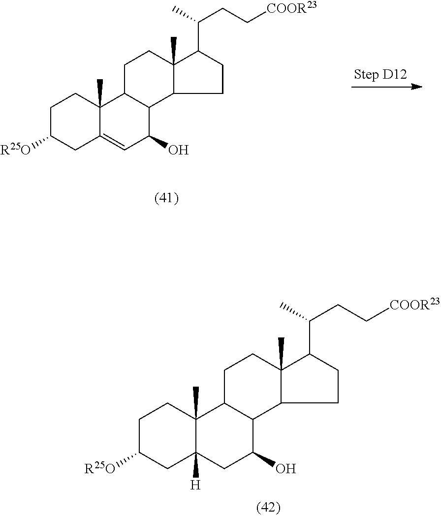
C1C([R25O])CC2=CC(O)C3C(C2(C)C1)CCC1(C)C3CCC1C(CC[COOR23])C.C1C([R25O])CC2([H])C(C)(C1)C1C(C(O)C2)C2C(C)(CC1)C(C(CC[COOR23])C)CC2
